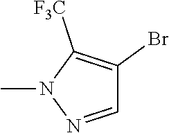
N1(C)N=CC(Br)=C1[F3C]
